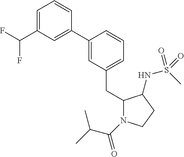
C1(C2=CC(C(F)F)=CC=C2)=CC(CC2N(C(C(C)C)=O)CCC2NS(C)(=O)=O)=CC=C1
